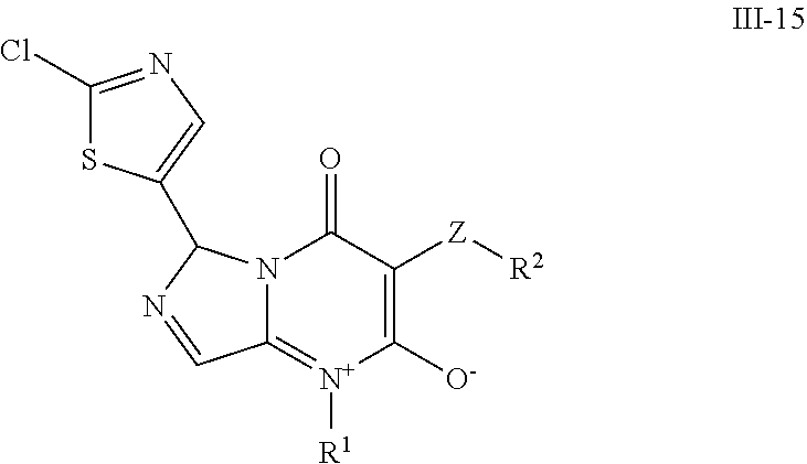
C1(Cl)=NC=C(C2N3C(=[N+]([R1])C([O-])=C([Z][R2])C3=O)C=N2)S1
